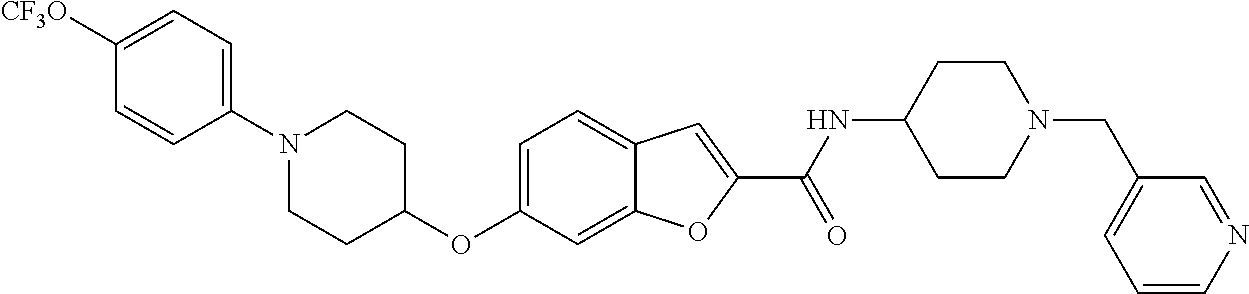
C1=C2C(=CC=C1OC1CCN(C3=CC=C([CF3O])C=C3)CC1)C=C(C(=O)NC1CCN(CC3=CC=CN=C3)CC1)O2
